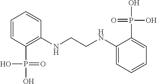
C1=CC(P(O)(=O)O)=C(NCCNC2=CC=CC=C2P(O)(O)=O)C=C1
